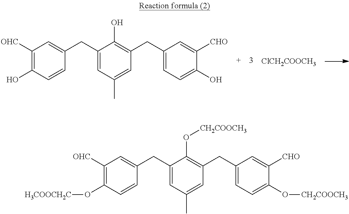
C1([OHC])=C(O)C=CC(CC2=CC(C)=CC(CC3=CC=C(O)C([CHO])=C3)=C2O)=C1.[ClCH2COOCH3].C1([OHC])=C(O[H3COOCH2C])C=CC(CC2=CC(C)=CC(CC3=CC=C(O[CH2COOCH3])C([CHO])=C3)=C2O[CH2COOCH3])=C1
